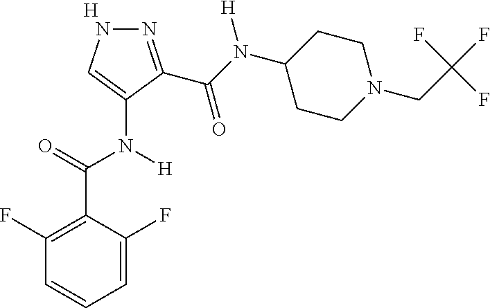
[H].C1=C(F)C(C(=O)N(C2=CNN=C2C(N(C2CCN(CC(F)(F)F)CC2)[H])=O)[H])=C(F)C=C1
